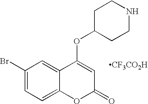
C1(Br)=CC=C2C(=C1)C(OC1CCNCC1)=CC(=O)O2.[CF3CO2H]
